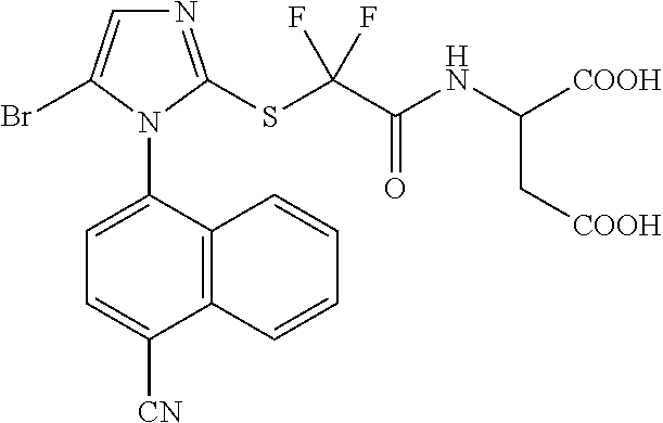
C12=C(C(N3C(Br)=CN=C3SC(C(NC([COOH])C[COOH])=O)(F)F)=CC=C1[CN])C=CC=C2
